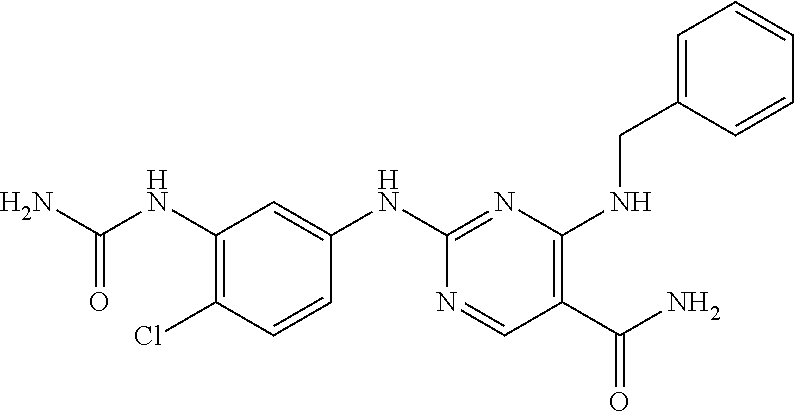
C1(NC(N)=O)=C(Cl)C=CC(NC2=NC(NCC3=CC=CC=C3)=C(C(N)=O)C=N2)=C1
